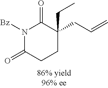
N1([Bz])C(=O)CCC(CC=C)(CC)C1=O
